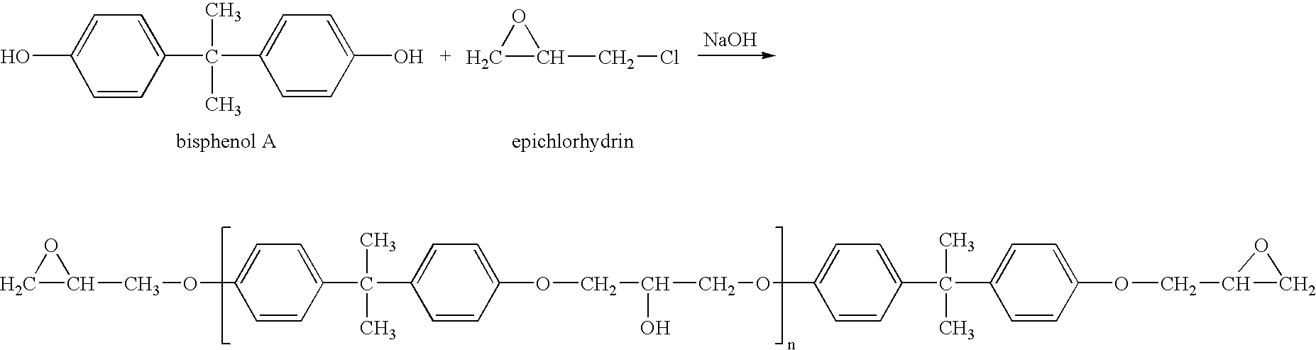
C1C(CCl)O1.C1=CC(C(C2=CC=C(O)C=C2)(C)C)=CC=C1O.[NaOH].C1C(COC2=CC=C(C(C3=CC=C(OCC(O)COC4=CC=C(C(C5=CC=C(OCC6CO6)C=C5)(C)C)C=C4)C=C3)(C)C)C=C2)O1
